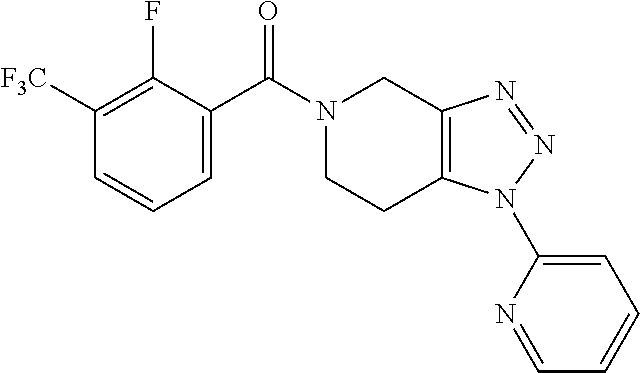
N1(C(C2=CC=CC([F3C])=C2F)=O)CCC2=C(C1)N=NN2C1=CC=CC=N1
